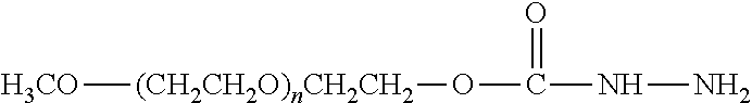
[H3CO][(CH2CH2O)nCH2CH2]OC(NN)=O
